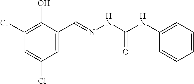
C1(Cl)=C(O)C(C=NNC(NC2=CC=CC=C2)=O)=CC(Cl)=C1
